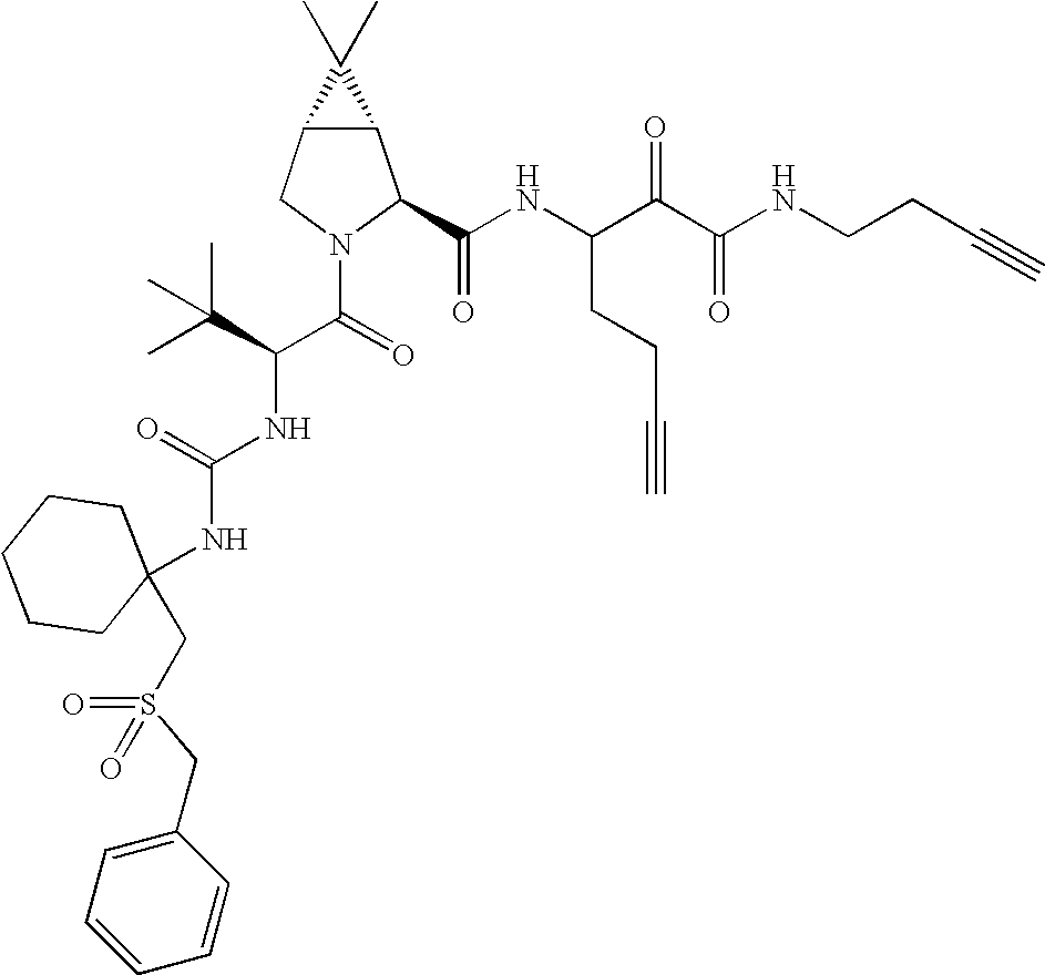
C12C(CN(C(=O)C(C(C)(C)C)NC(NC3(CS(CC4=CC=CC=C4)(=O)=O)CCCCC3)=O)C1C(NC(C(C(NCCC#C)=O)=O)CCC#C)=O)C2(C)C
